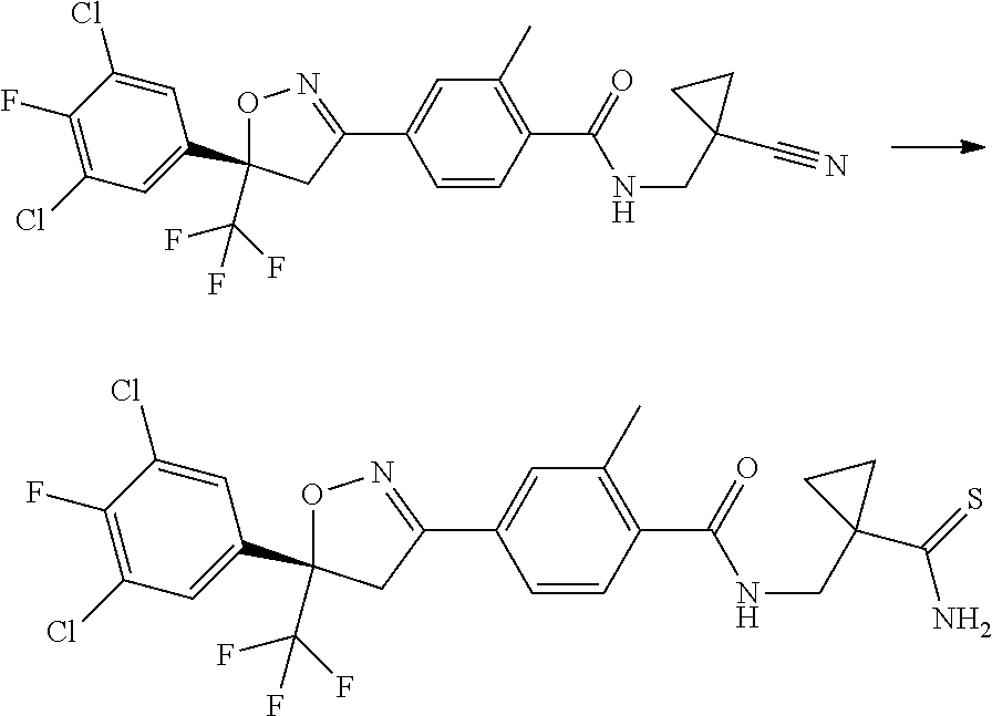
C1=C(Cl)C(F)=C(Cl)C=C1C1(C(F)(F)F)ON=C(C2=CC(C)=C(C(=O)NCC3(C#N)CC3)C=C2)C1.C1=C(Cl)C(F)=C(Cl)C=C1C1(C(F)(F)F)ON=C(C2=CC(C)=C(C(=O)NCC3(C(=S)N)CC3)C=C2)C1
